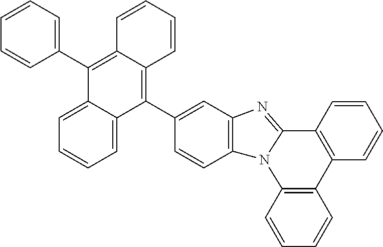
C1=CC2=C(C=C1)N1C(=NC3=C1C=CC(C1=C4C(=C(C5=CC=CC=C5)C5=CC=CC=C15)C=CC=C4)=C3)C1=C2C=CC=C1
